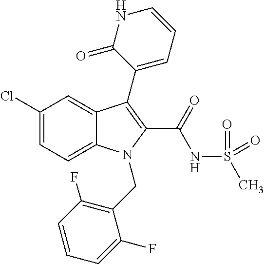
C1(Cl)=CC=C2C(=C1)C(C1=CC=CNC1=O)=C(C(NS(C)(=O)=O)=O)N2CC1=C(F)C=CC=C1F
